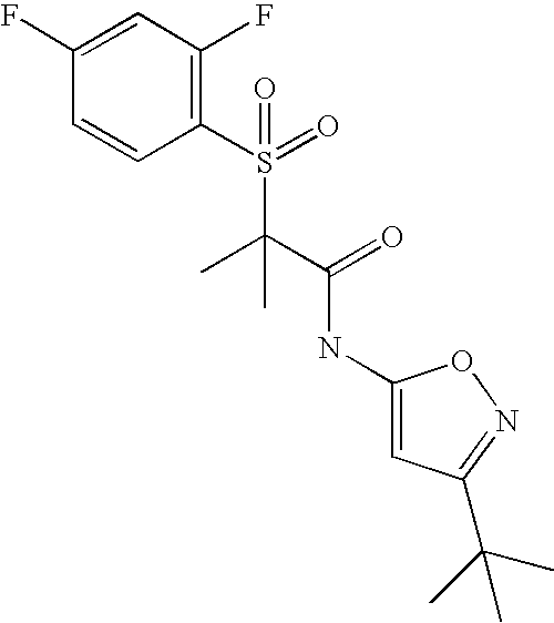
C1(F)=CC(F)=C(S(=O)(C(C(=O)NC2=CC(C(C)(C)C)=NO2)(C)C)=O)C=C1
